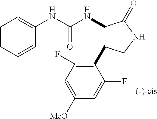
N(C(NC1C(C2=C(F)C=C([MeO])C=C2F)CNC1=O)=O)C1=CC=CC=C1
